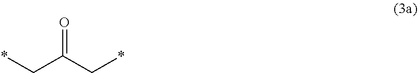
O=C(C*)C*
